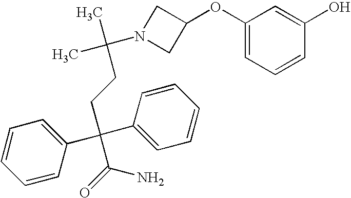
C1=CC(C(C2=CC=CC=C2)(CCC(C)(C)N2CC(OC3=CC=CC(O)=C3)C2)C(=O)N)=CC=C1
